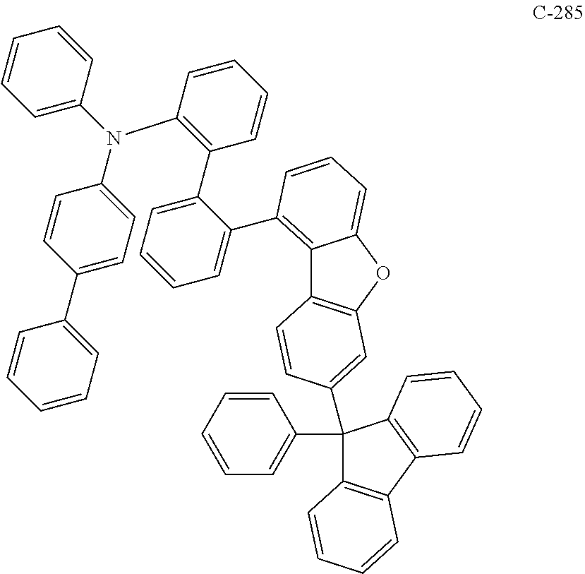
C12=C(C3=CC=CC=C3C3=C(N(C4=CC=CC=C4)C4=CC=C(C5=CC=CC=C5)C=C4)C=CC=C3)C=CC=C1OC1=C2C=CC(C2(C3=CC=CC=C3)C3=C(C4=C2C=CC=C4)C=CC=C3)=C1
